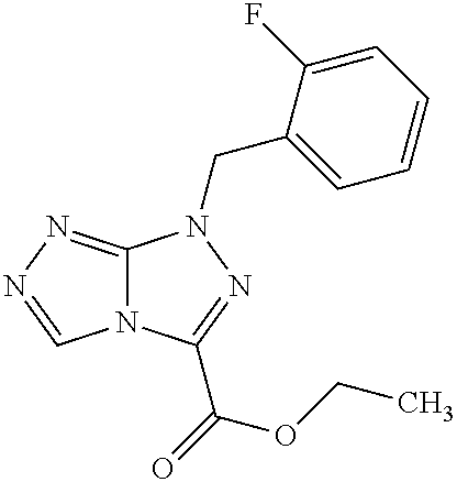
C12=NN=CN1C(C(=O)OCC)=NN2CC1=CC=CC=C1F
